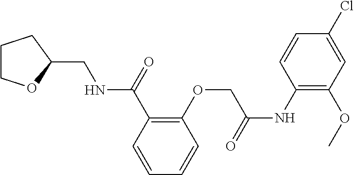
C1COC(CNC(C2=C(OCC(NC3=C(OC)C=C(Cl)C=C3)=O)C=CC=C2)=O)C1
